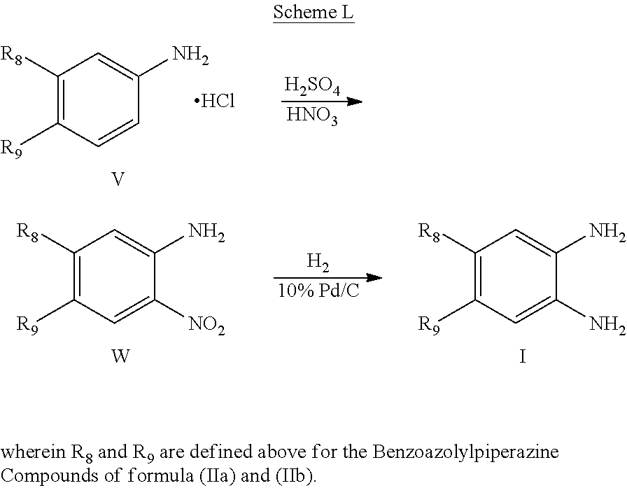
C1([R8])=C([R9])C=CC(N)=C1.Cl.[H2SO4].[HNO3].[V].C1([R8])=C([R9])C=C([NO2])C(N)=C1.[H2].[10% Pd/C].C1([R8])=C([R9])C=C(N)C(N)=C1.I.[W]
